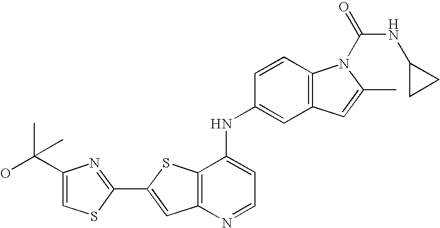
C12=C(C(NC3=CC4=C(C=C3)N(C(=O)NC3CC3)C(C)=C4)=CC=N1)SC(C1=NC(C(O)(C)C)=CS1)=C2
